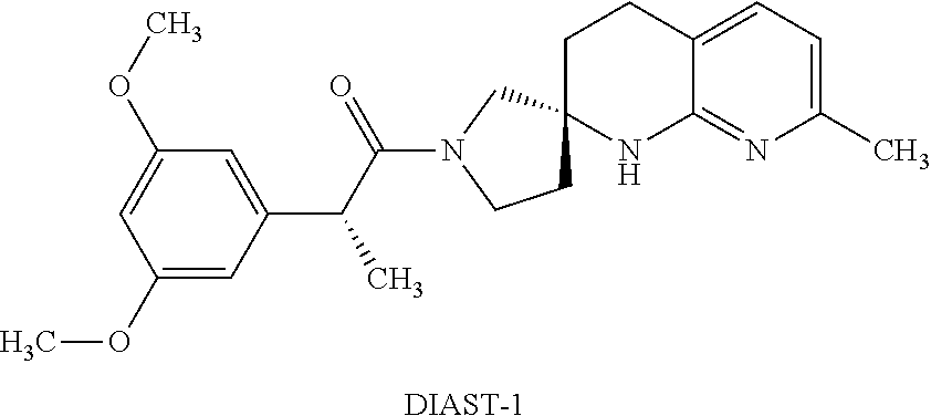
[DIAST-1].C1(OC)=CC(C(C(N2CCC3(C2)CCC2=CC=C(C)N=C2N3)=O)C)=CC(OC)=C1
